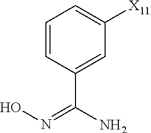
C1=C(C(=NO)N)C=CC=C1[X11]
